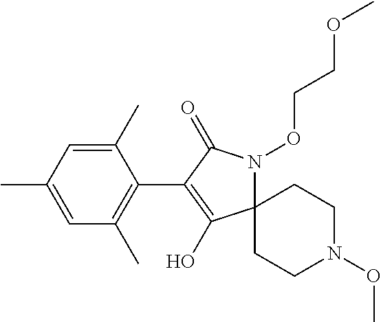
C12(N(OCCOC)C(=O)C(C3=C(C)C=C(C)C=C3C)=C1O)CCN(OC)CC2
